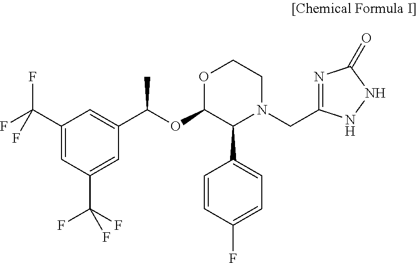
C1(C(F)(F)F)=CC(C(F)(F)F)=CC(C(OC2C(C3=CC=C(F)C=C3)N(CC3=NC(=O)NN3)CCO2)C)=C1
